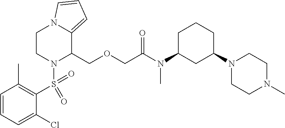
C1=CC=C(Cl)C(S(=O)(=O)N2C(COCC(N(C3CC(N4CCN(C)CC4)CCC3)C)=O)C3=CC=CN3CC2)=C1C
